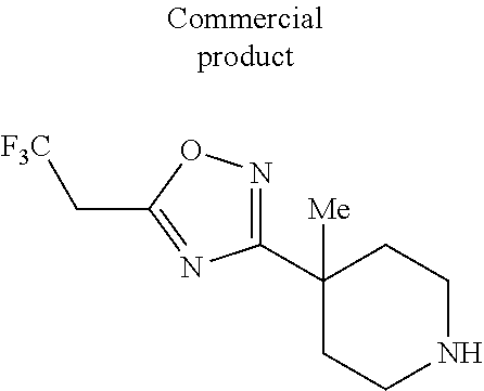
C1(C2([Me])CCNCC2)=NOC(C[F3C])=N1
